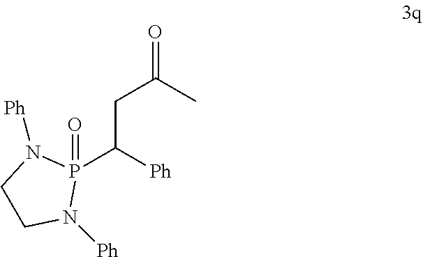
P1(C(CC(=O)C)[Ph])(=O)N([Ph])CCN1[Ph]
